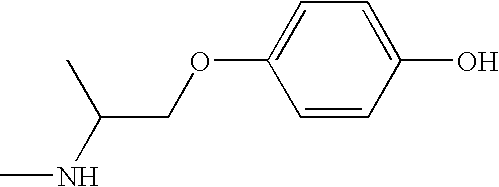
C1=CC(O)=CC=C1OCC(NC)C
